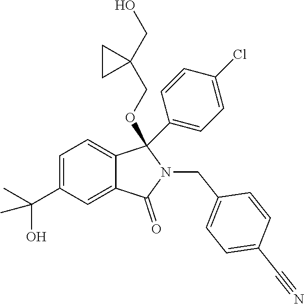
C1=C(C(O)(C)C)C=C2C(=C1)C(OCC1(CO)CC1)(C1=CC=C(Cl)C=C1)N(CC1=CC=C(C#N)C=C1)C2=O
